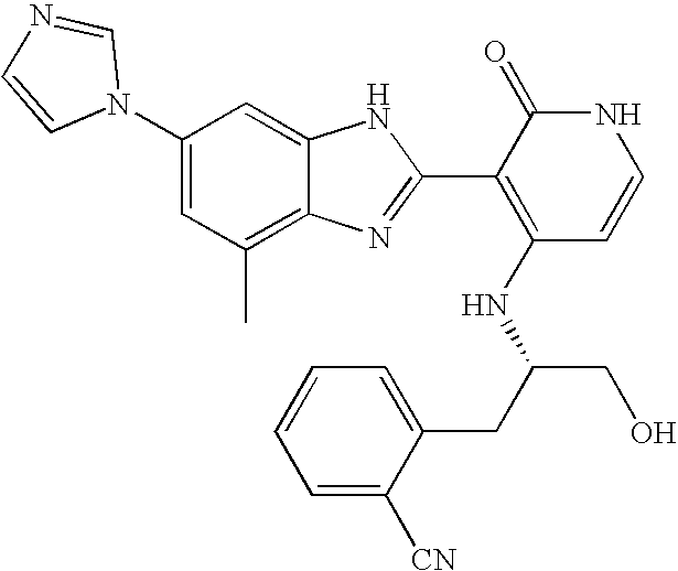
C1(C)=C2C(=CC(N3C=NC=C3)=C1)NC(C1=C(NC(CO)CC3=CC=CC=C3[CN])C=CNC1=O)=N2
